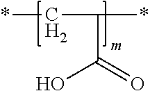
*C(C(=O)O)C*
